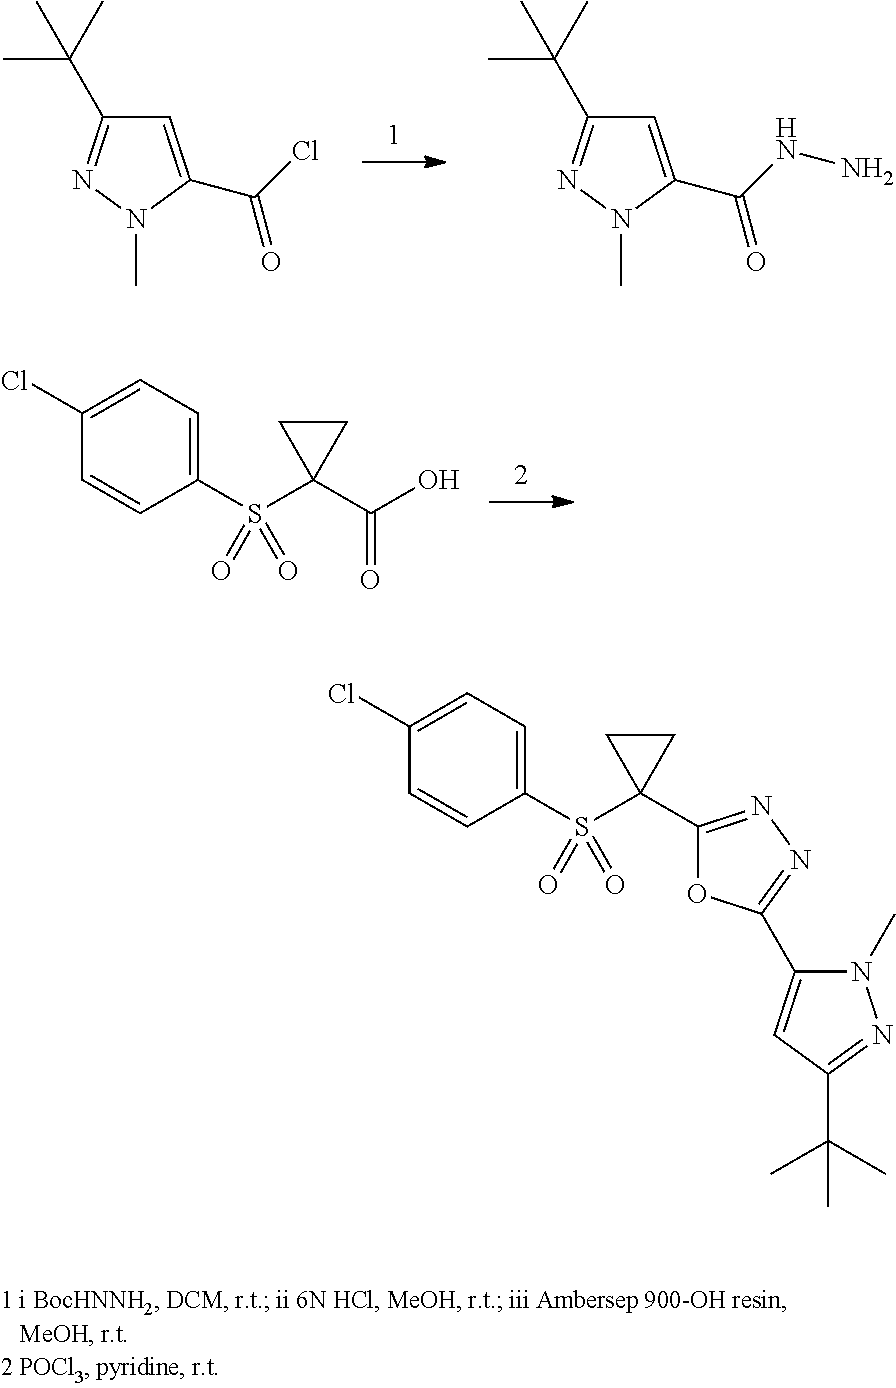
C1=C(C(Cl)=O)N(C)N=C1C(C)(C)C.C1=C(C(NN)=O)N(C)N=C1C(C)(C)C.C1=C(Cl)C=CC(S(C2(C(O)=O)CC2)(=O)=O)=C1.C1=C(Cl)C=CC(S(C2(C3=NN=C(C4=CC(C(C)(C)C)=NN4C)O3)CC2)(=O)=O)=C1
